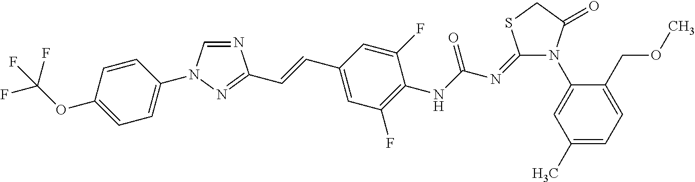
N1=CN(C2=CC=C(OC(F)(F)F)C=C2)N=C1C=CC1=CC(F)=C(NC(=O)N=C2N(C3=CC(C)=CC=C3COC)C(=O)CS2)C(F)=C1
